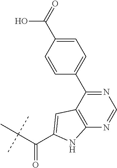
C1=C(C(=O)O)C=CC(C2=NC=NC3=C2C=C(C(C(C)(C)C)=O)N3)=C1
